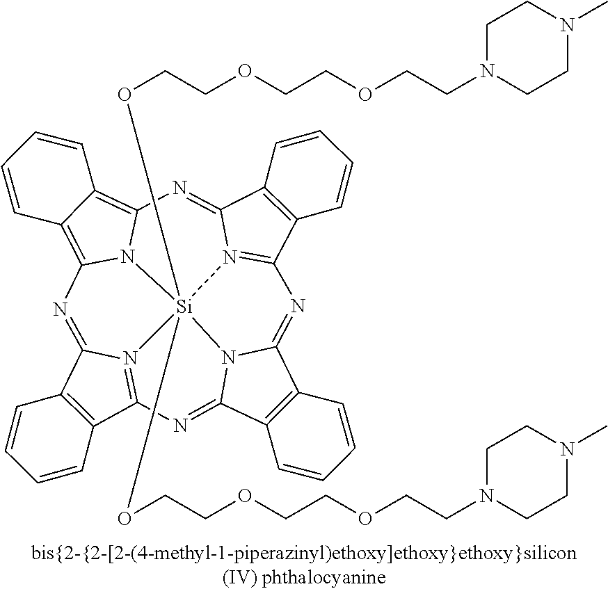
C12=C(C3=N4C1=NC1=C5C(=C6N1[Si]41(OCCOCCOCCN4CCN(C)CC4)(OCCOCCOCCN4CCN(C)CC4)N4=C(C7=C(C4=N6)C=CC=C7)N=C4C6=C(C(=N3)N41)C=CC=C6)C=CC=C5)C=CC=C2
